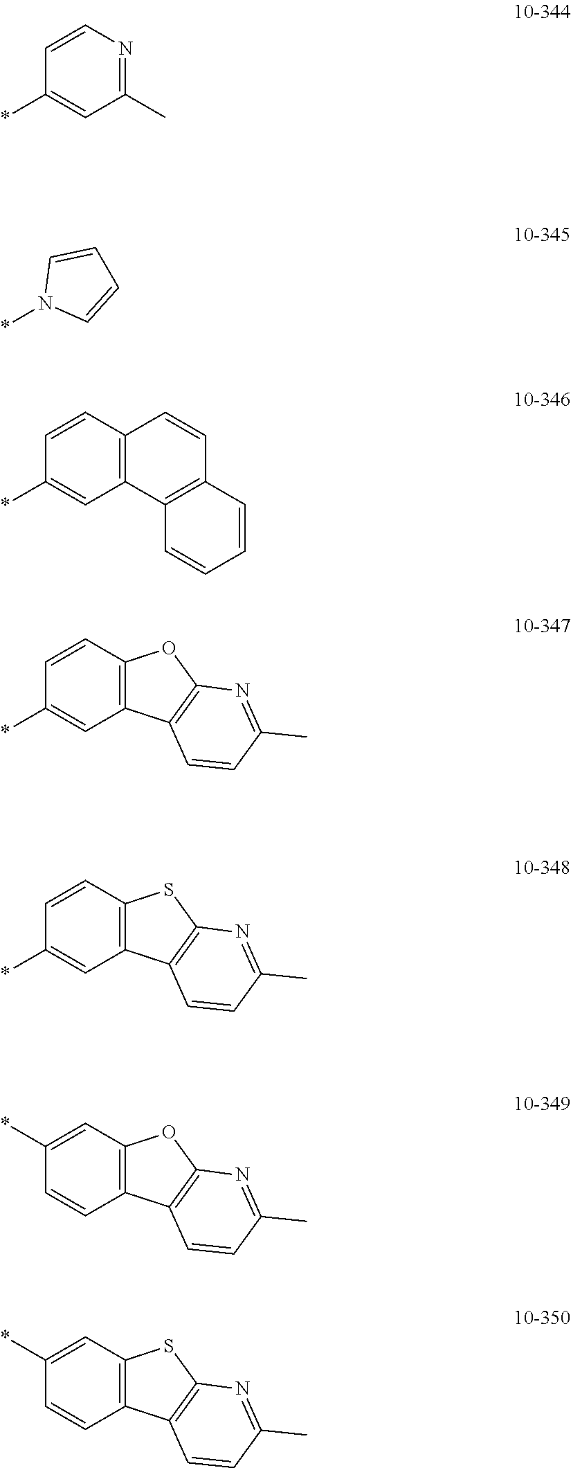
C1(C)=NC=CC(*)=C1.N1(*)C=CC=C1.C12=C(C=CC(*)=C1)C=CC1=C2C=CC=C1.C12=C(C=CC(*)=C1)OC1=C2C=CC(C)=N1.C12=C(C=CC(*)=C1)SC1=C2C=CC(C)=N1.C12=C(C=C(*)C=C1)OC1=C2C=CC(C)=N1.C12=C(C=C(*)C=C1)SC1=C2C=CC(C)=N1
